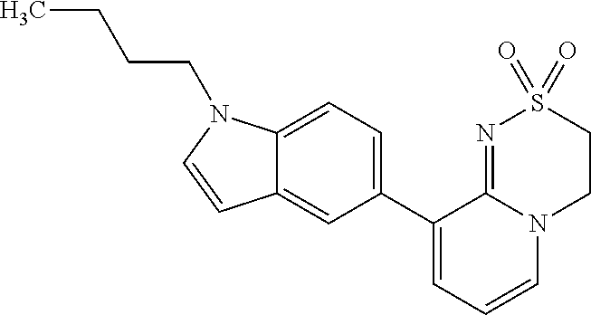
C12=CC=C(C3=CC=CN4C3=NS(=O)(=O)CC4)C=C1C=CN2CCCC
